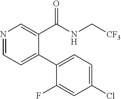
N1=CC=C(C2=CC=C(Cl)C=C2F)C(C(NC[CF3])=O)=C1
